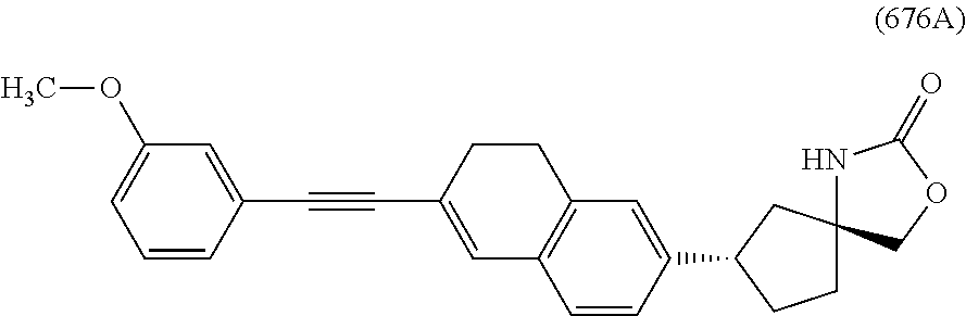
C1(C#CC2=CC3=C(CC2)C=C(C2CCC4(C2)NC(=O)OC4)C=C3)=CC(OC)=CC=C1
